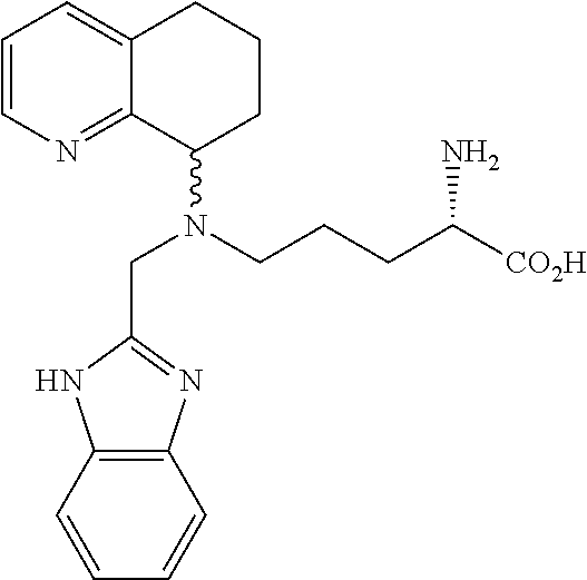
C1=CN=C2C(=C1)CCCC2N(CCCC([CO2H])N)CC1=NC2=C(N1)C=CC=C2
